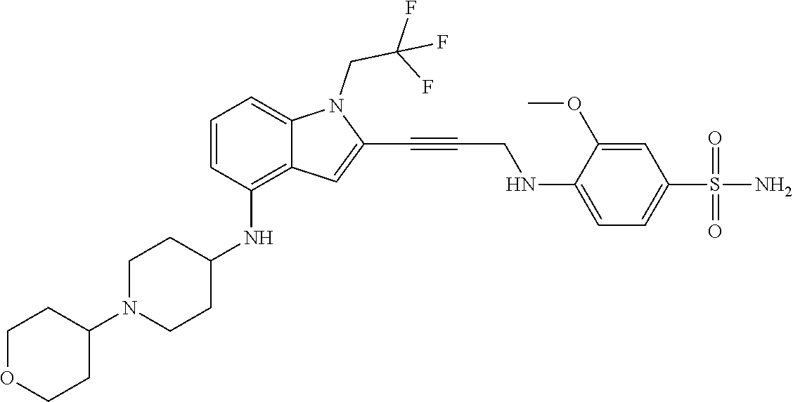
C1=C(NCC#CC2=CC3=C(NC4CCN(C5CCOCC5)CC4)C=CC=C3N2CC(F)(F)F)C(OC)=CC(S(N)(=O)=O)=C1
